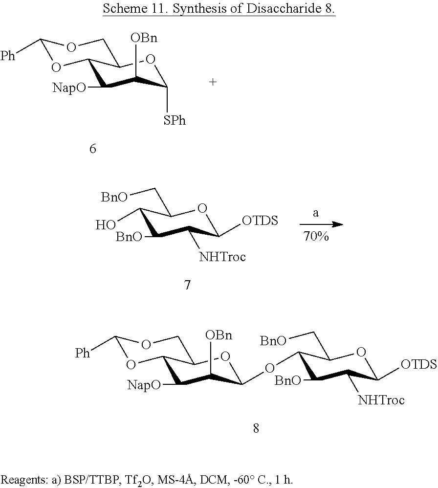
C1([NapO])C([OBn])C([SPh])OC2C1OC([Ph])OC2.C1([BnO])C([NHTroc])C([OTDS])OC(C[BnO])C1O.C1([NapO])C([OBn])C(OC2C([BnO])C([NHTroc])C([OTDS])OC2C[BnO])OC2C1OC([Ph])OC2
